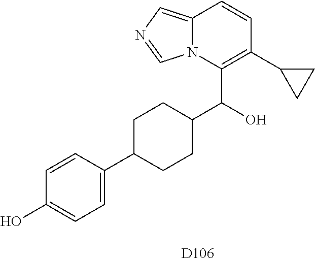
C12=CN=CN1C(C(C1CCC(C3=CC=C(O)C=C3)CC1)O)=C(C1CC1)C=C2.[D106]
